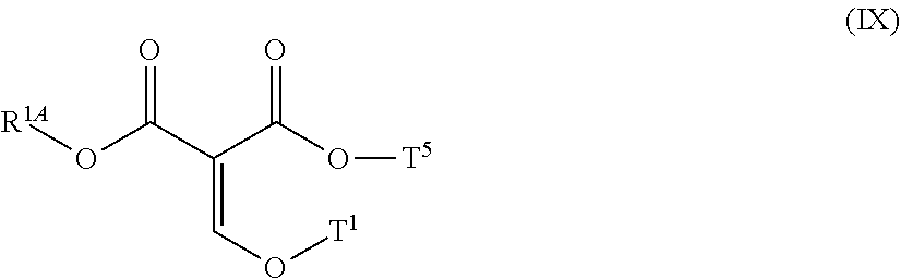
C(=CO[T1])(C(O[T5])=O)C(O[R1A])=O
